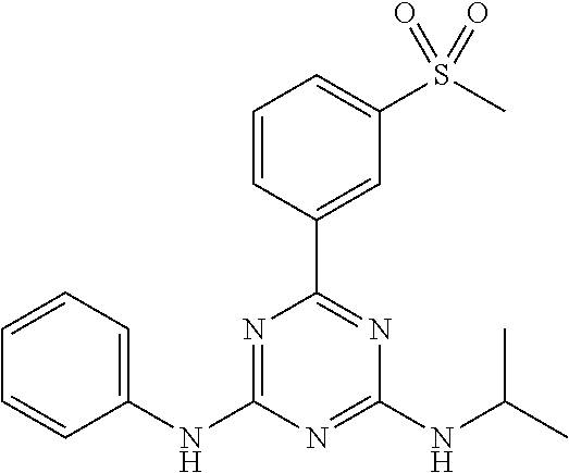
C1(NC2=NC(C3=CC(S(C)(=O)=O)=CC=C3)=NC(NC(C)C)=N2)=CC=CC=C1
